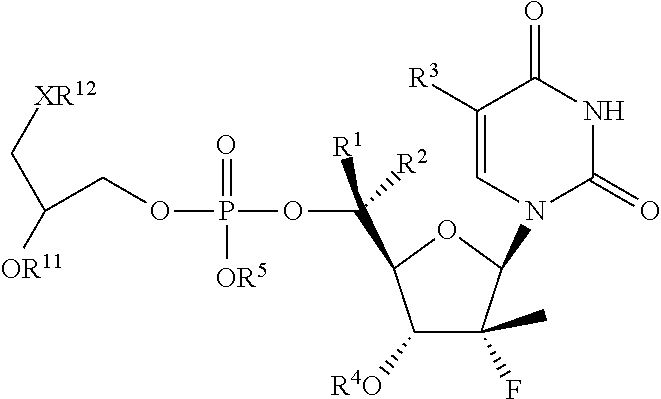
C([R1])([R2])(C1C([R4O])C(F)(C)C(N2C(=O)NC(=O)C([R3])=C2)O1)OP(OCC([OR11])C[XR12])(=O)[OR5]
